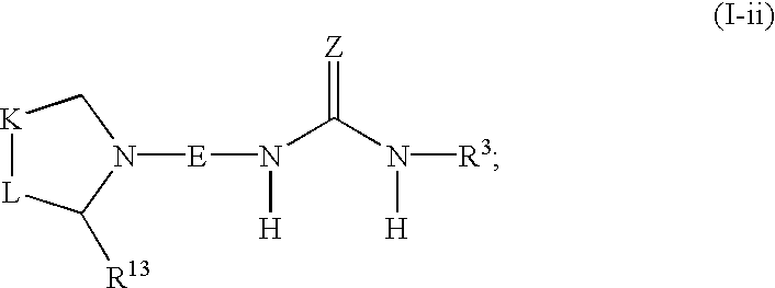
[K]1[L]C([R13])N([E]N([H])C(N([H])[R3])=[Z])C1
